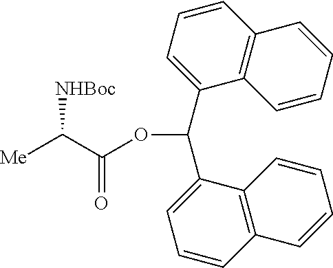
[Me]C(C(OC(C1=CC=CC2=C1C=CC=C2)C1=CC=CC2=C1C=CC=C2)=O)[NHBoc]
